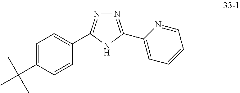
N1=C(C2=CC=CC=N2)NC(C2=CC=C(C(C)(C)C)C=C2)=N1
